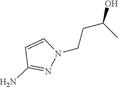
N1(CCC(C)O)C=CC(N)=N1
